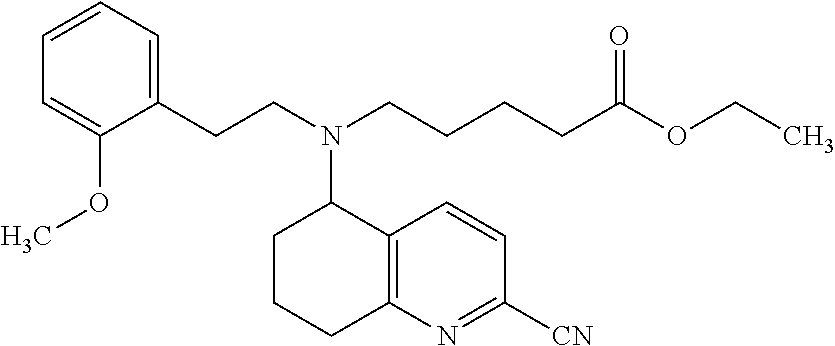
C1CCC2=C(C1N(CCC1=CC=CC=C1OC)CCCCC(OCC)=O)C=CC([CN])=N2
